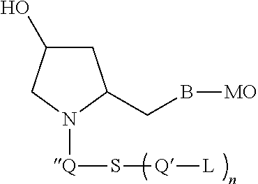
C1(O)CC(CB[MO])N([Q]S[Q][L])C1
